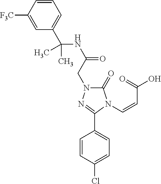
C1(C(NC(=O)CN2C(=O)N(C=CC(O)=O)C(C3=CC=C(Cl)C=C3)=N2)(C)C)=CC=CC([F3C])=C1
